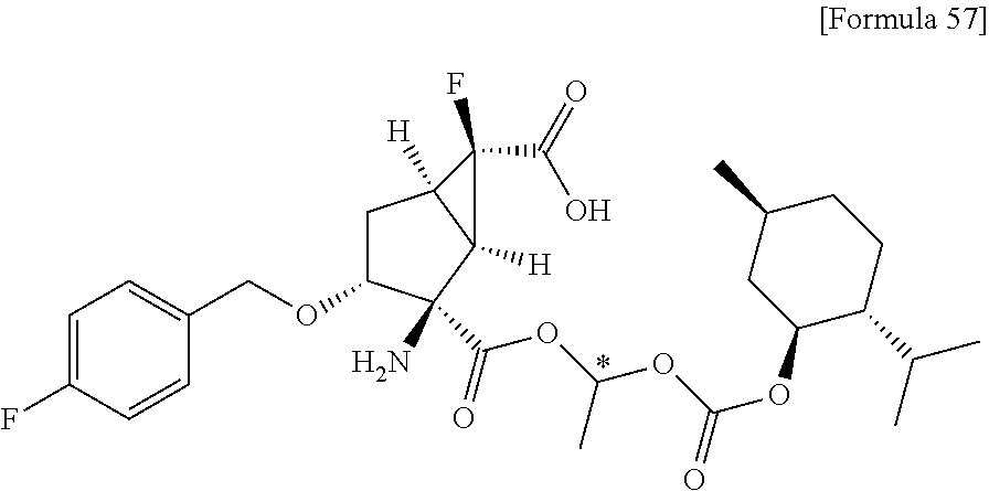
C1C(OCC2=CC=C(F)C=C2)C(C(OC(OC(OC2C(C(C)C)CCC(C)C2)=O)C)=O)(N)C2([H])C1([H])C(C(=O)O)(F)C2
